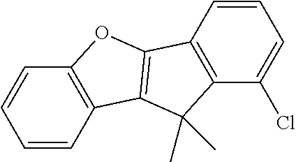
C1=CC2=C(C=C1)OC1=C2C(C)(C)C2=C1C=CC=C2Cl
